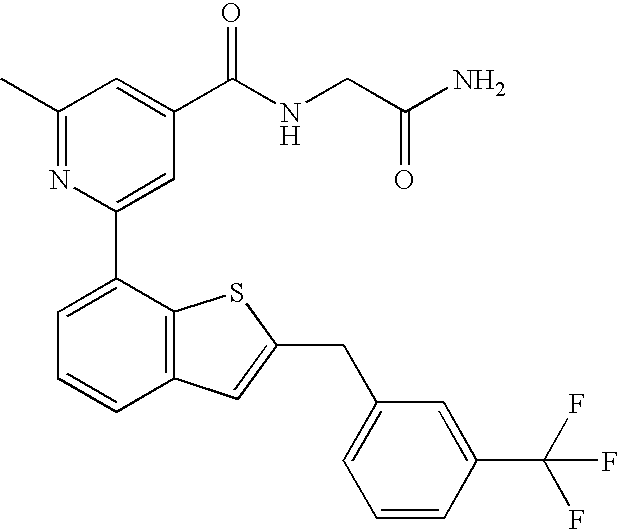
N1=C(C)C=C(C(NCC(N)=O)=O)C=C1C1=CC=CC2=C1SC(CC1=CC=CC(C(F)(F)F)=C1)=C2
